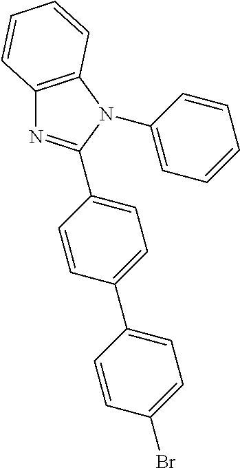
C12=C(N(C3=CC=CC=C3)C(C3=CC=C(C4=CC=C(Br)C=C4)C=C3)=N1)C=CC=C2
